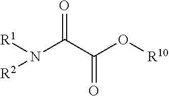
[R1]N(C(C(O[R10])=O)=O)[R2]
